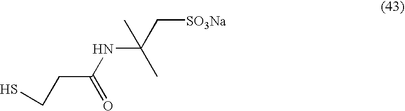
C(CC(=O)NC(C[SO3Na])(C)C)S
